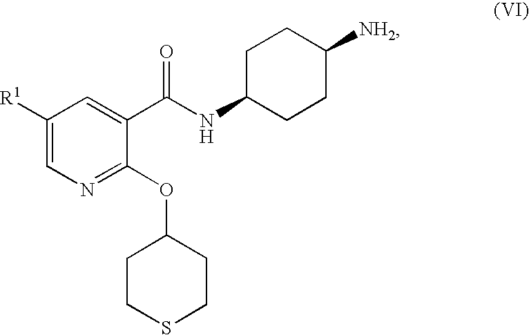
C1CSCCC1OC1=NC=C([R1])C=C1C(NC1CCC([NH2])CC1)=O
